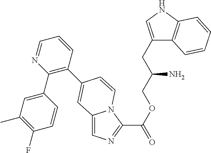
C1(C2=C(C3=CC4=CN=C(C(OCC(CC5=CNC6=C5C=CC=C6)N)=O)N4C=C3)C=CC=N2)=CC(C)=C(F)C=C1
